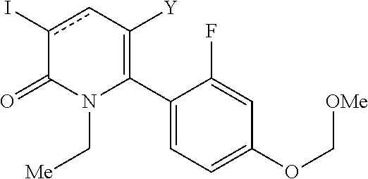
C1(C2=C([Y])cc(I)C(=O)N2C[Me])=CC=C(OC[OMe])C=C1F
